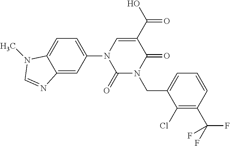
C1(=O)N(CC2=CC=CC(C(F)(F)F)=C2Cl)C(=O)C(C(O)=O)=CN1C1=CC=C2C(=C1)N=CN2C
